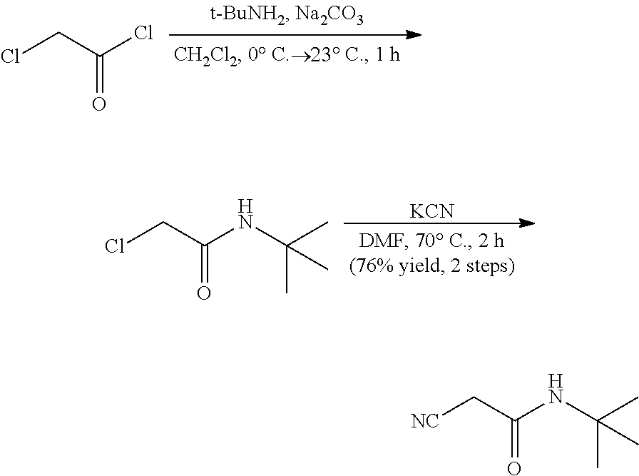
ClCC(Cl)=O.[KCN].ClCC(NC(C)(C)C)=O.[NC]CC(NC(C)(C)C)=O
